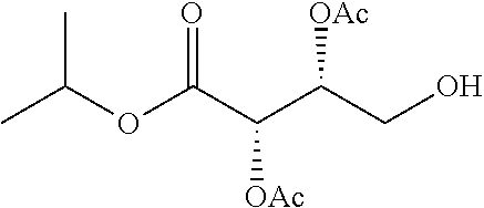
CC(OC(C(C(CO)[OAc])[OAc])=O)C
